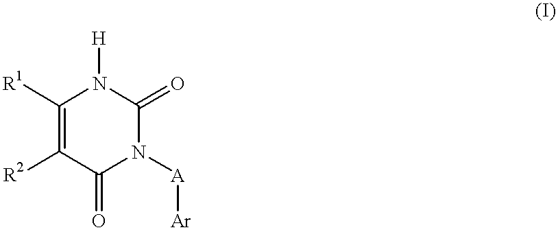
C1([R1])=C([R2])C(=O)N([A][Ar])C(=O)N1[H]
